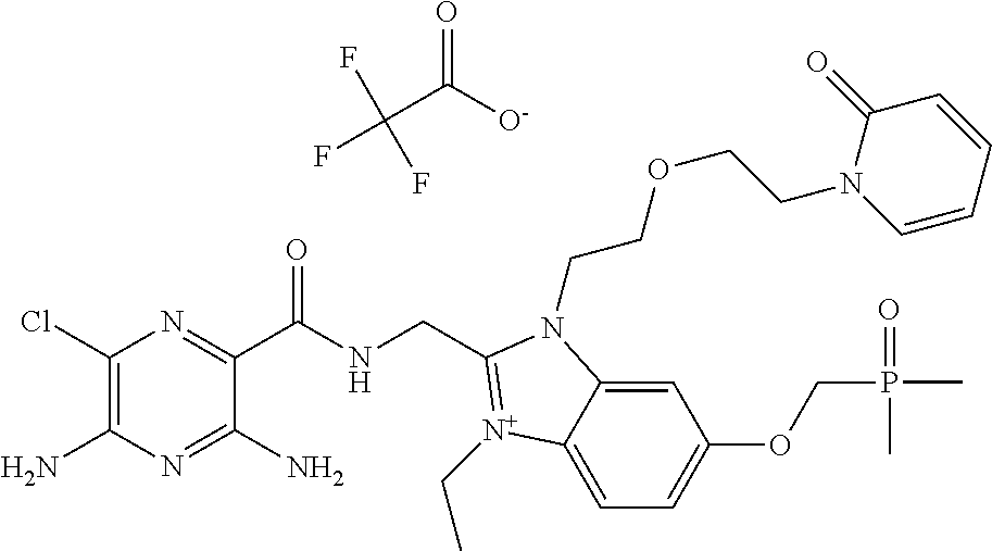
C1(Cl)=C(N)N=C(N)C(C(NCC2=[N+](CC)C3=CC=C(OCP(C)(C)=O)C=C3N2CCOCCN2C=CC=CC2=O)=O)=N1.C(C(=O)[O-])(F)(F)F
